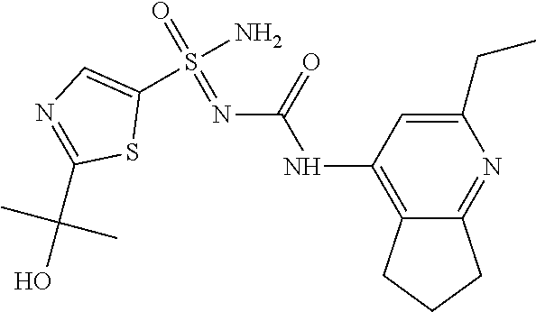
C1(CC)=CC(NC(N=S(=O)(N)C2=CN=C(C(C)(C)O)S2)=O)=C2C(=N1)CCC2
